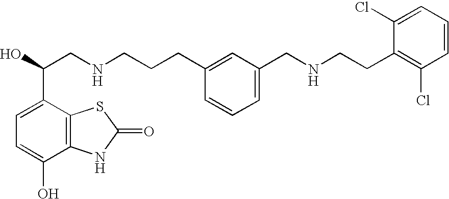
C1=C(C(O)CNCCCC2=CC(CNCCC3=C(Cl)C=CC=C3Cl)=CC=C2)C2=C(C(O)=C1)NC(=O)S2
